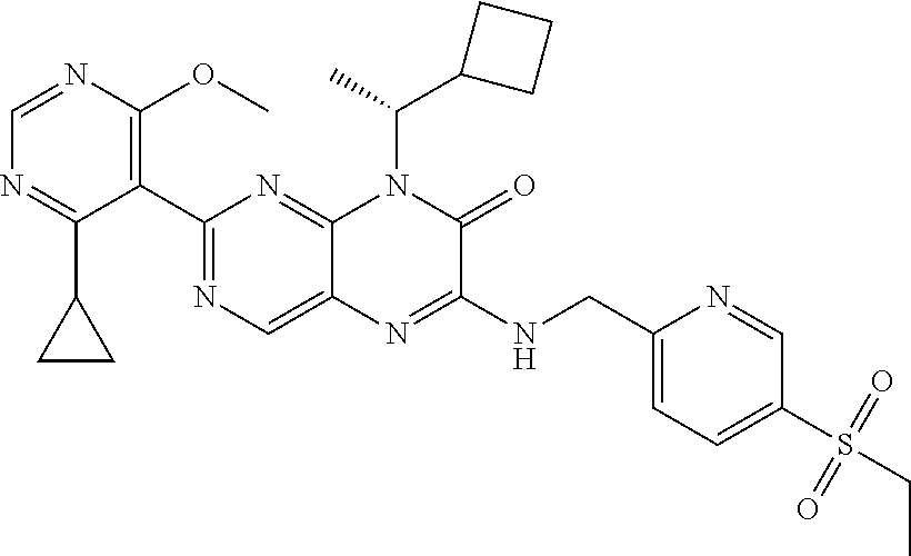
C1=NC(OC)=C(C2=NC=C3C(=N2)N(C(C)C2CCC2)C(=O)C(NCC2=CC=C(S(CC)(=O)=O)C=N2)=N3)C(C2CC2)=N1
